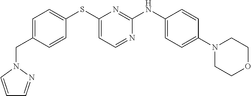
C1=C(CN2N=CC=C2)C=CC(SC2=CC=NC(NC3=CC=C(N4CCOCC4)C=C3)=N2)=C1
